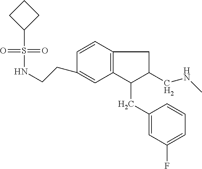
S(=O)(=O)(C1CCC1)NCCC1=CC2=C(C=C1)CC(CNC)C2CC1=CC(F)=CC=C1
